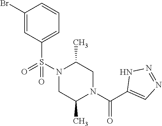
C1(Br)=CC(S(N2C(C)CN(C(C3=CN=NN3)=O)C(C)C2)(=O)=O)=CC=C1
